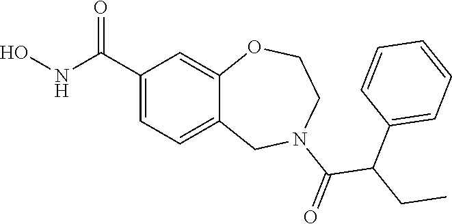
C1(C(NO)=O)=CC=C2C(=C1)OCCN(C(=O)C(CC)C1=CC=CC=C1)C2
